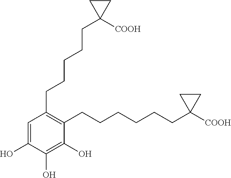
C1(CCCCCC2([COOH])CC2)=C(CCCCCCC2([COOH])CC2)C(O)=C(O)C(O)=C1
